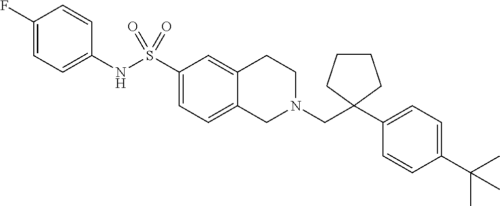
C1(F)=CC=C(NS(C2=CC=C3C(=C2)CCN(CC2(C4=CC=C(C(C)(C)C)C=C4)CCCC2)C3)(=O)=O)C=C1
